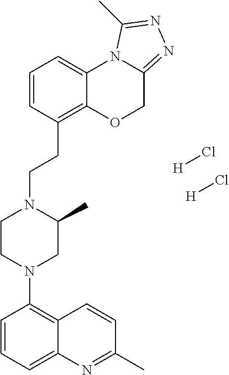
C1=CC=C2C(=C1N1CC(C)N(CCC3=C4C(=CC=C3)N3C(=NN=C3C)CO4)CC1)C=CC(C)=N2.[H]Cl.[H]Cl
